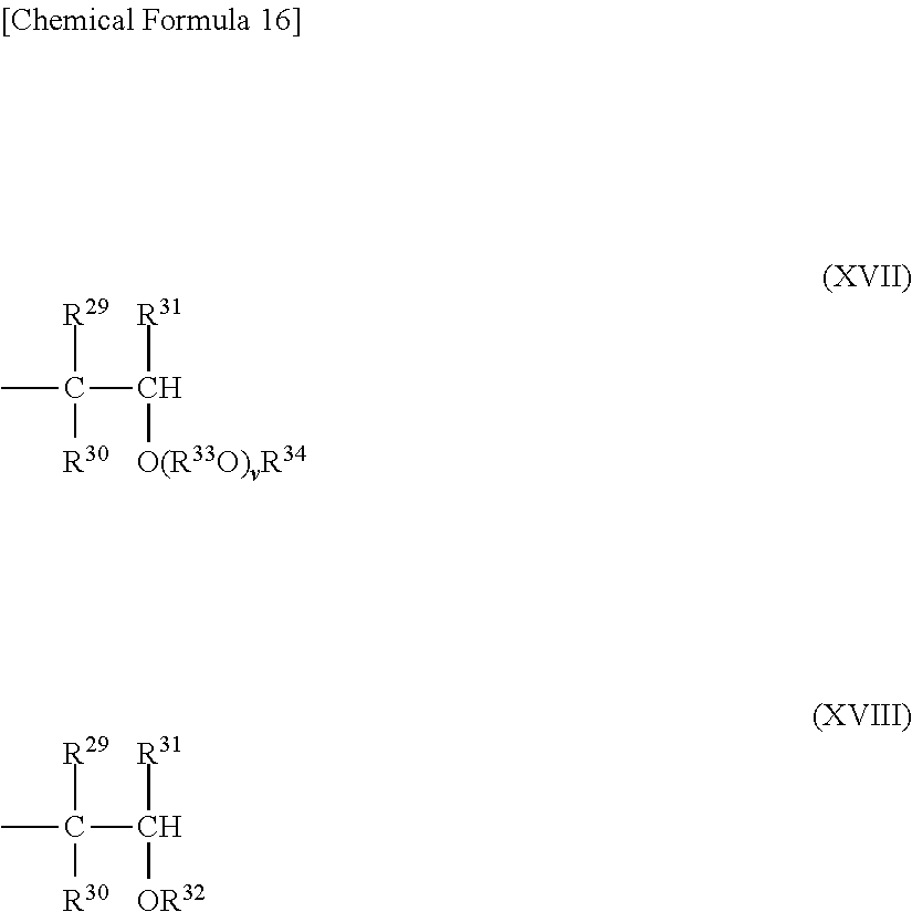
CC(C([R31])[O(R33O)vR34])([R29])[R30].CC(C([R31])[OR32])([R29])[R30]
